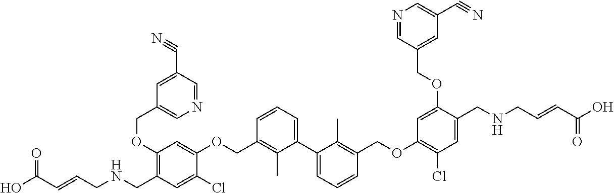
C1(OCC2=CN=CC(C#N)=C2)=C(CNCC=CC(O)=O)C=C(Cl)C(OCC2=C(C)C(C3=CC=CC(COC4=C(Cl)C=C(CNCC=CC(O)=O)C(OCC5=CC(C#N)=CN=C5)=C4)=C3C)=CC=C2)=C1
